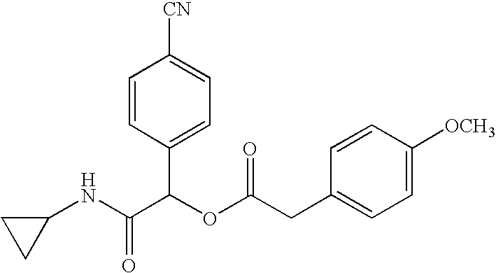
C1(NC(C(OC(CC2=CC=C([OCH3])C=C2)=O)C2=CC=C([CN])C=C2)=O)CC1
